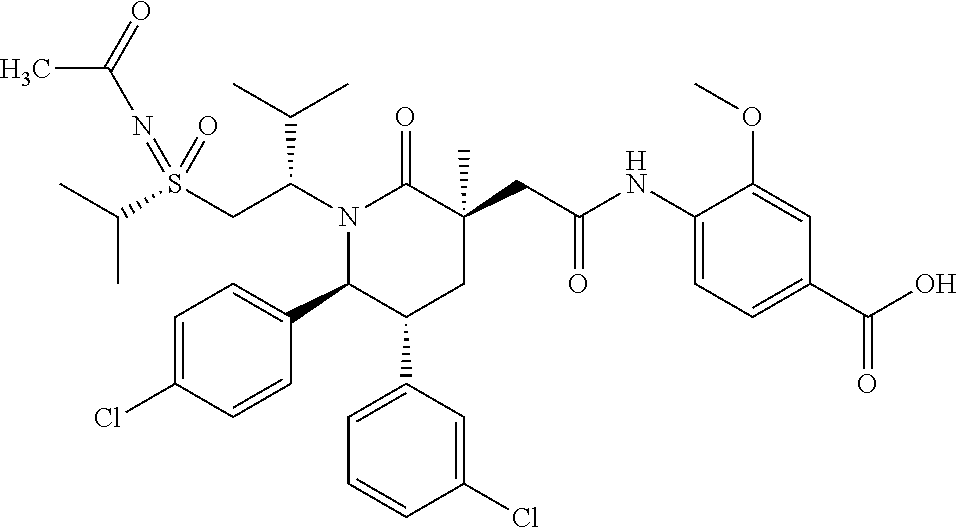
C(C)(C)S(CC(N1C(=O)C(CC(NC2=CC=C(C(O)=O)C=C2OC)=O)(C)CC(C2=CC=CC(Cl)=C2)C1C1=CC=C(Cl)C=C1)C(C)C)(=NC(C)=O)=O
